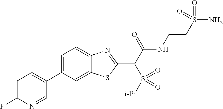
C1=C(F)N=CC(C2=CC=C3C(=C2)SC(C(C(NCCS(N)(=O)=O)=O)S([i-Pr])(=O)=O)=N3)=C1
